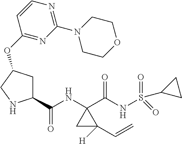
C1C(OC2=NC(N3CCOCC3)=NC=C2)CNC1C(NC1(C(NS(C2CC2)(=O)=O)=O)CC1([H])C=C)=O
